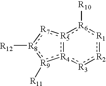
[R5]12:[R4](:[R3]:[R2]:[R1]:[R6]:1[R10]):[R9]([R11]):[R8]([R12]):[R7]:2
